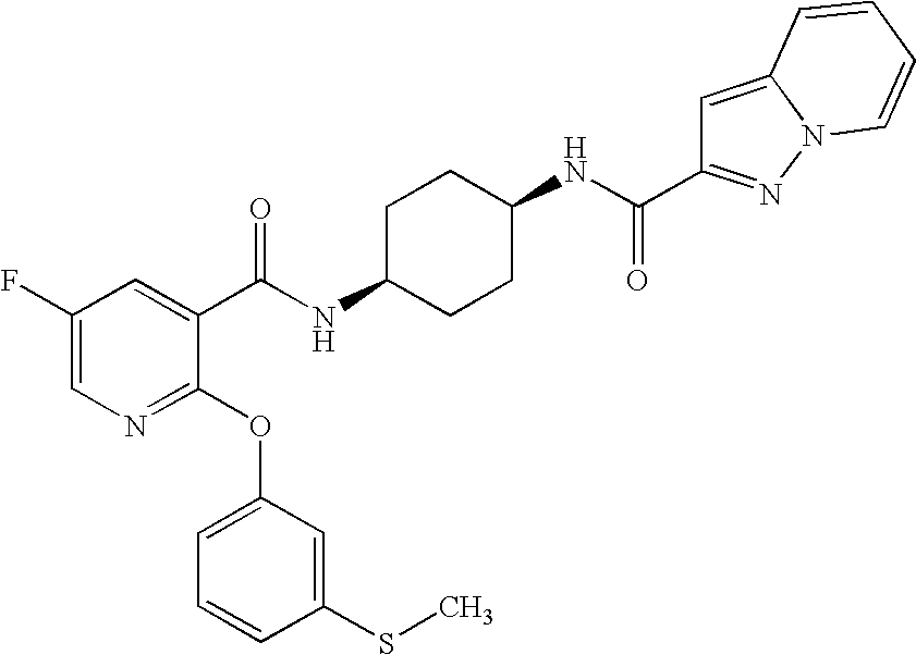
C1(F)=CN=C(OC2=CC=CC(SC)=C2)C(C(NC2CCC(NC(=O)C3=NN4C(=C3)C=CC=C4)CC2)=O)=C1
